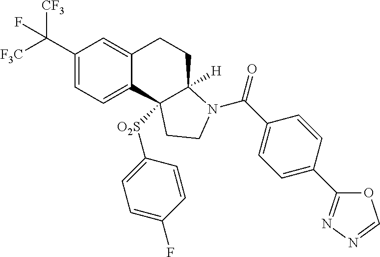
C(C1=CC=C2C(=C1)CCC1([H])C2([O2S]C2=CC=C(F)C=C2)CCN1C(C1=CC=C(C2=NN=CO2)C=C1)=O)([F3C])([CF3])F
